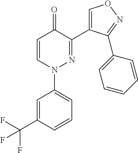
C1=CN(C2=CC=CC(C(F)(F)F)=C2)N=C(C2=CON=C2C2=CC=CC=C2)C1=O
